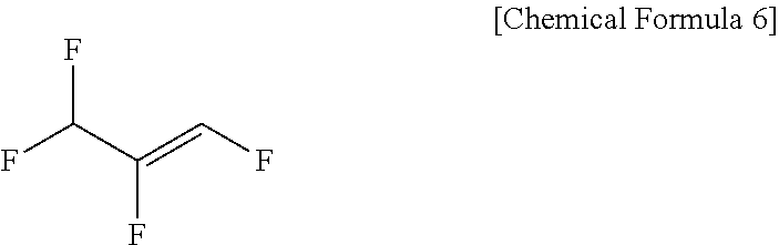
FC(F)C(F)=CF
